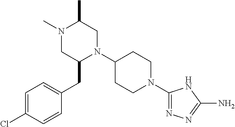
C1=C(Cl)C=CC(CC2N(C3CCN(C4=NN=C(N)N4)CC3)CC(C)N(C)C2)=C1
